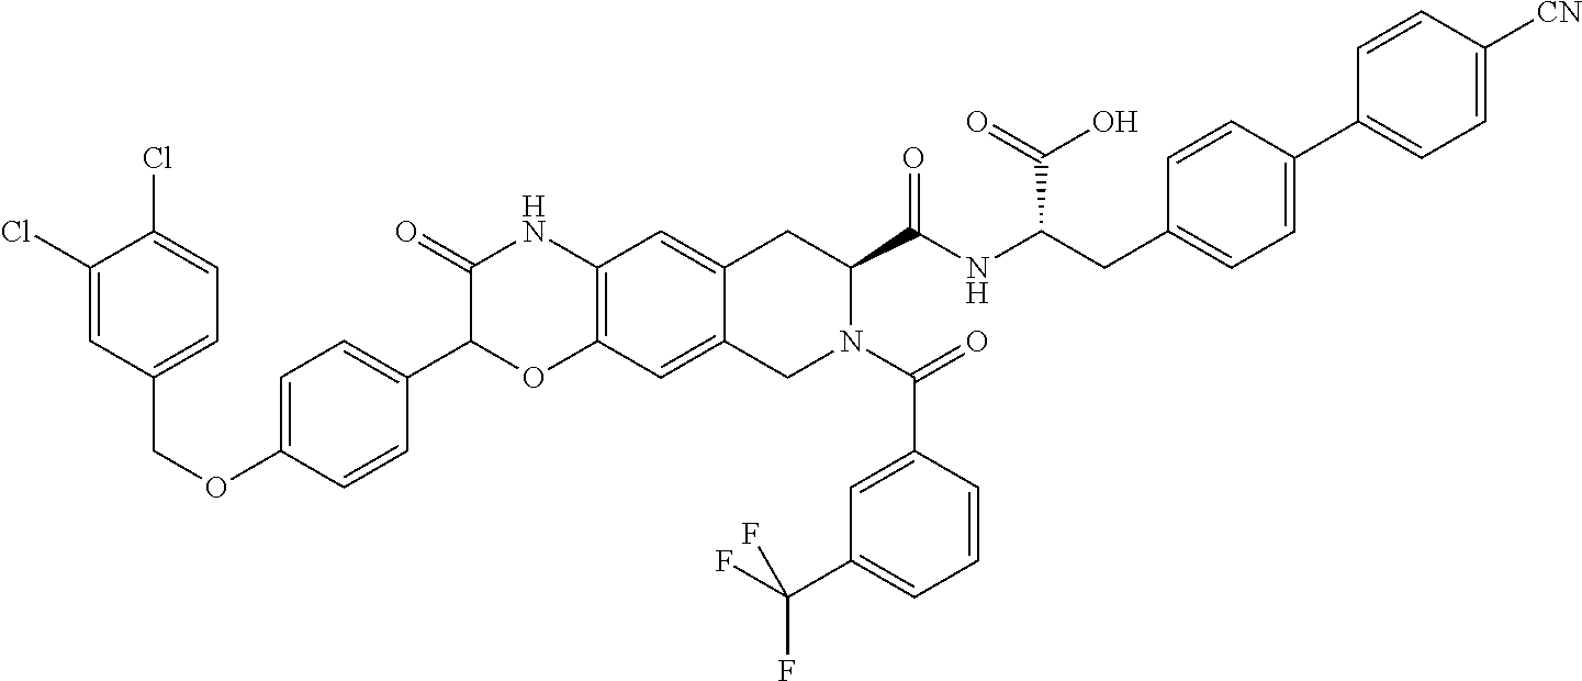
C1(Cl)=CC(COC2=CC=C(C3OC4=C(NC3=O)C=C3C(=C4)CN(C(=O)C4=CC(C(F)(F)F)=CC=C4)C(C(NC(CC4=CC=C(C5=CC=C([CN])C=C5)C=C4)C(=O)O)=O)C3)C=C2)=CC=C1Cl
